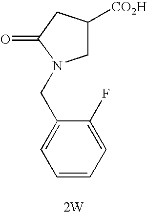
C1([CO2H])CN(CC2=CC=CC=C2F)C(=O)C1.[2W]
